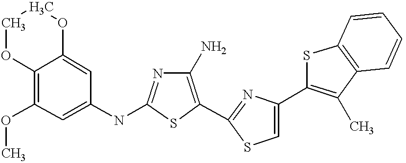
O(C1=C2OCCOC2=CC(NC2=NC(N)=C(C3=NC(C4=C(C)C5=C(S4)C=CC=C5)=CS3)S2)=C1)C
